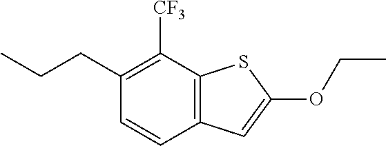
C1(CCC)=C([CF3])C2=C(C=C1)C=C(OCC)S2
